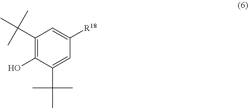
C1(C(C)(C)C)=C(O)C(C(C)(C)C)=CC([R18])=C1
